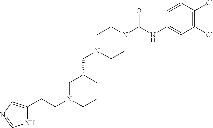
C1N(C(NC2=CC(Cl)=C(Cl)C=C2)=O)CCN(CC2CCCN(CCC3=CN=CN3)C2)C1
